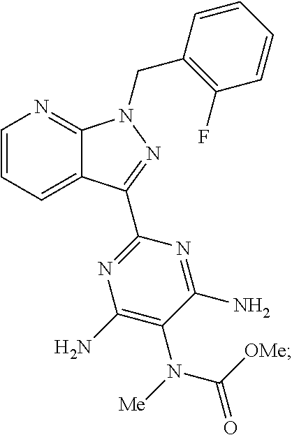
C1=CC=C2C(=N1)N(CC1=C(F)C=CC=C1)N=C2C1=NC(N)=C(N(C(=O)[OMe])[Me])C(N)=N1
